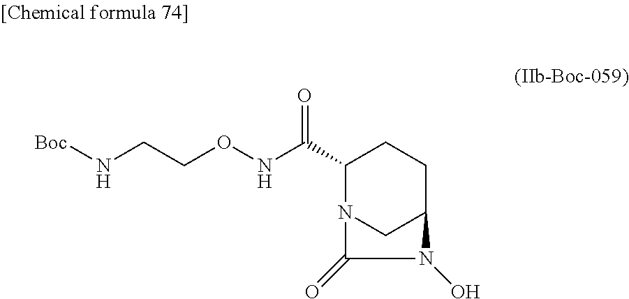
C1(C(=O)NOCCN[Boc])N2CC(CC1)N(O)C2=O
